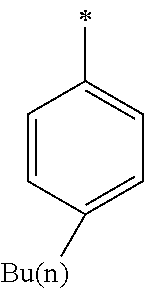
C1(C)=CC=C([Bu(n)])C=C1
